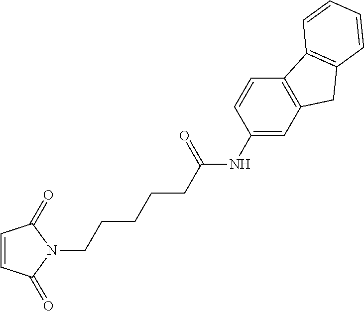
C1=CC(=O)N(CCCCCC(NC2=CC3=C(C=C2)C2=C(C3)C=CC=C2)=O)C1=O
